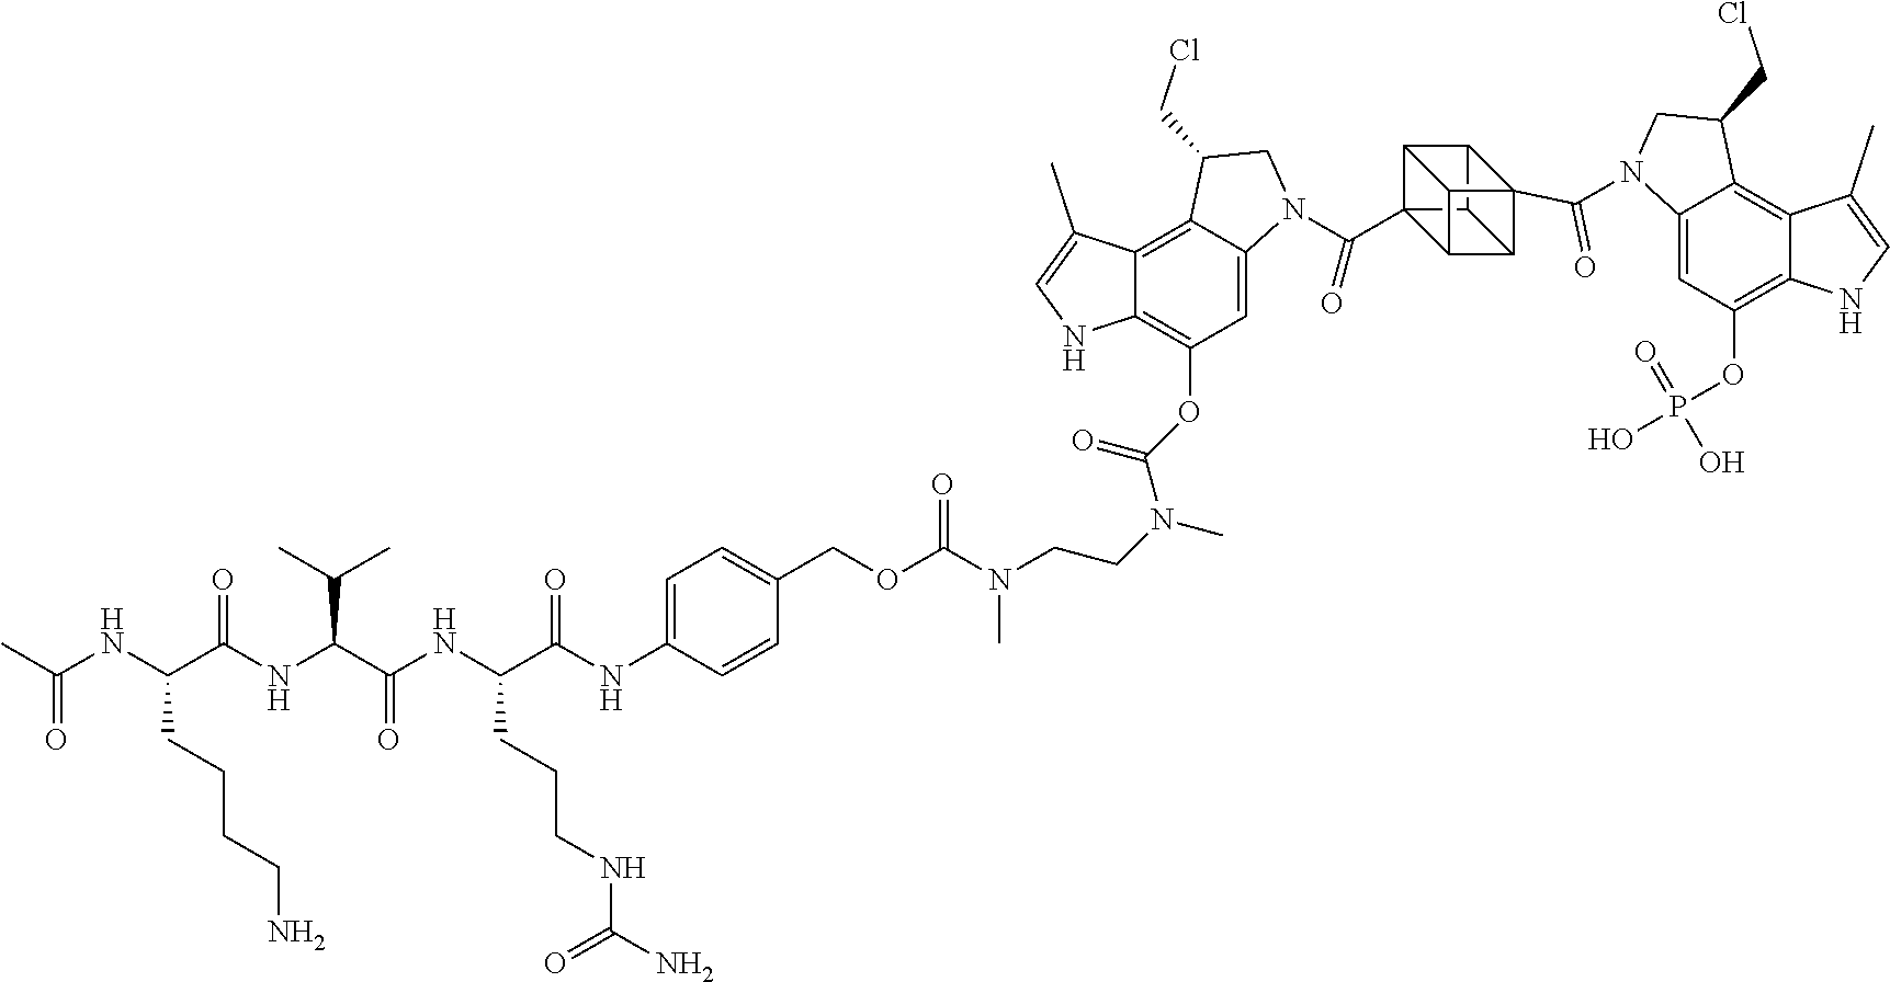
C(NC(C(NC(C(NC(C(NC1=CC=C(COC(N(CCN(C)C(OC2=C3C(=C4C(=C2)N(C(C25C6C7C2C2C5C6C72C(=O)N2C5=CC(OP(O)(=O)O)=C6C(=C5C(CCl)C2)C(C)=CN6)=O)CC4CCl)C(C)=CN3)=O)C)=O)C=C1)=O)CCCNC(N)=O)=O)C(C)C)=O)CCCCN)(C)=O
